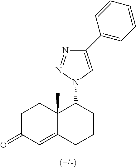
C1C(=O)C=C2C(C)(C1)C(N1C=C(C3=CC=CC=C3)N=N1)CCC2
